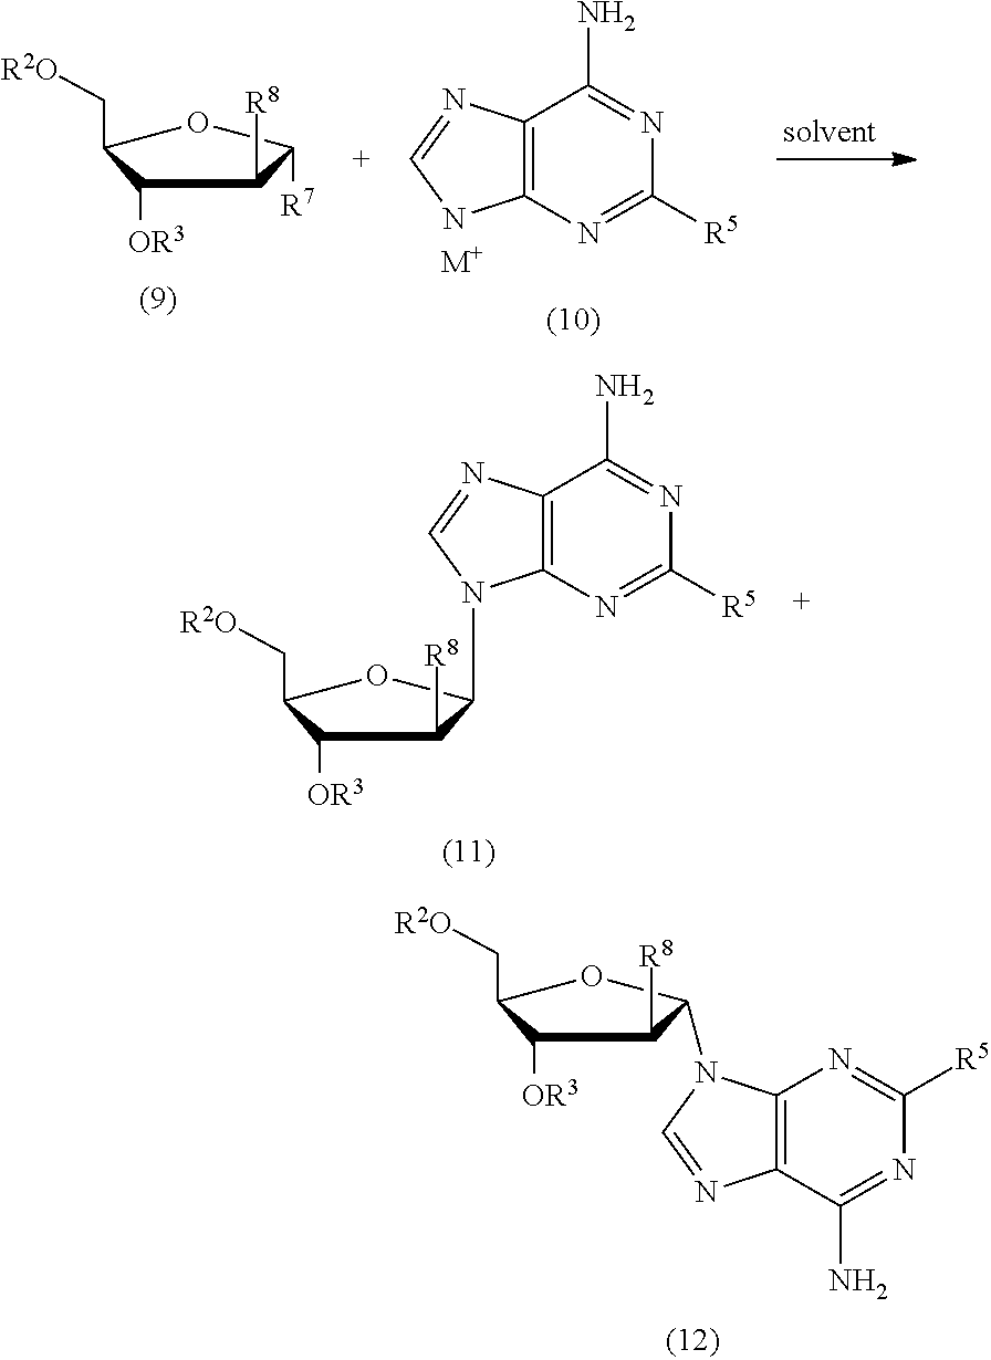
C1([OR3])C(C[R2O])OC(N2C3=C(C(N)=NC([R5])=N3)N=C2)C1[R8].C1([OR3])C(C[R2O])OC([R7])C1[R8].C12=C(N=C([R5])N=C1N)NC=N2.[M+].C1([OR3])C(C[R2O])OC(N2C3=C(C(N)=NC([R5])=N3)N=C2)C1[R8]
